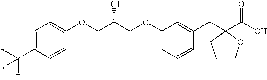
C1=C(C(F)(F)F)C=CC(OCC(COC2=CC=CC(CC3(C(O)=O)CCCO3)=C2)O)=C1
